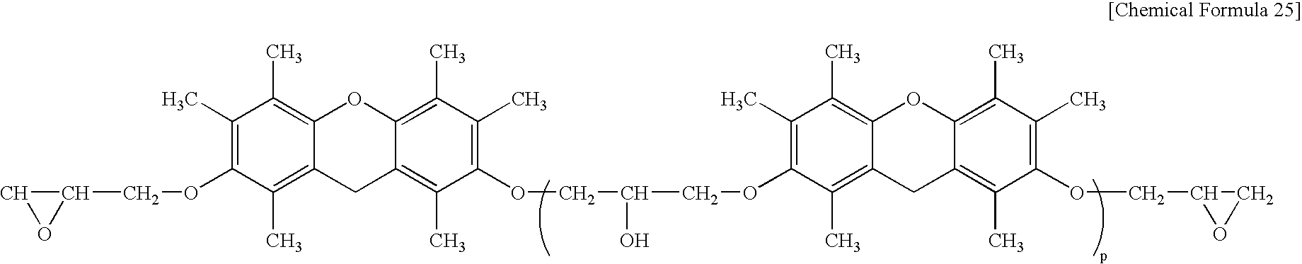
C1OC1COC1=C(C)C(C)=C2C(=C1C)CC1=C(C)C(OCC(COC3=C(C)C(C)=C4C(=C3C)CC3=C(C)C(OCC5OC5)=C(C)C(C)=C3O4)O)=C(C)C(C)=C1O2
